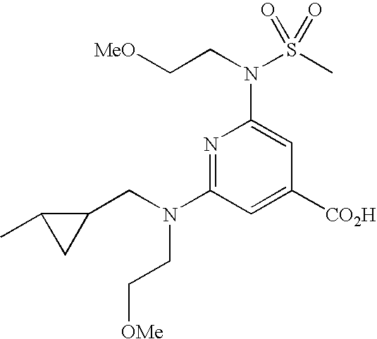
N1=C(N(CC2C(C)C2)CC[OMe])C=C([CO2H])C=C1N(CC[MeO])S(C)(=O)=O
